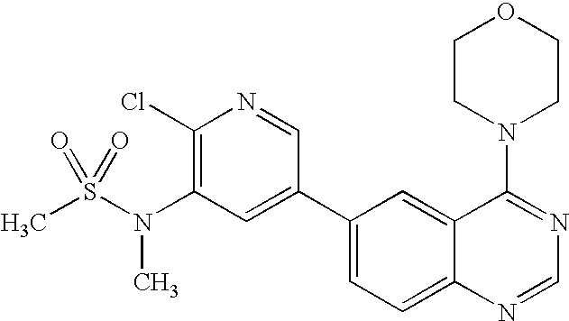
C1CN(C2=NC=NC3=CC=C(C4=CC(N(S(C)(=O)=O)C)=C(Cl)N=C4)C=C23)CCO1
